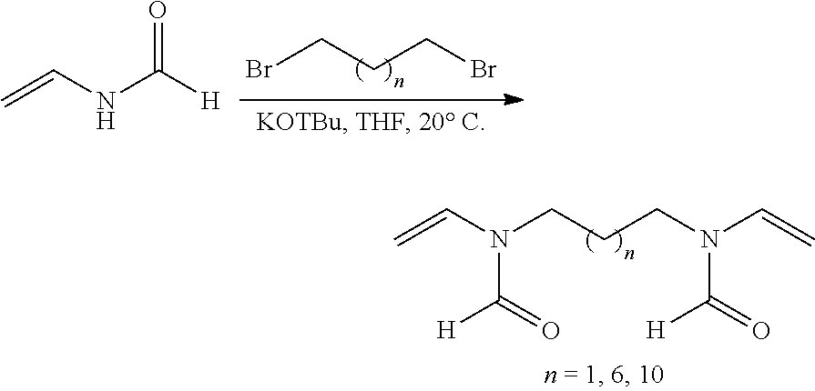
C=CN(CCCN(C=C)C([H])=O)C([H])=O.BrCCCBr.C=CNC([H])=O
